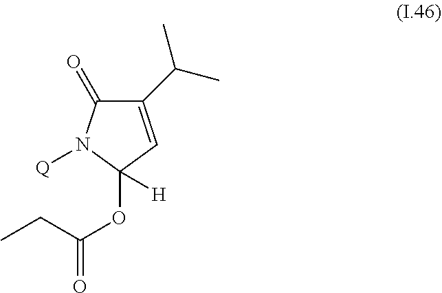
C1(C(C)C)=CC(OC(CC)=O)([H])N([Q])C1=O
